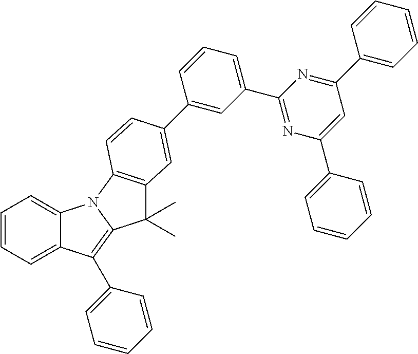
C12=CC=CC=C1C(C1=CC=CC=C1)=C1N2C2=C(C1(C)C)C=C(C1=CC(C3=NC(C4=CC=CC=C4)=CC(C4=CC=CC=C4)=N3)=CC=C1)C=C2
